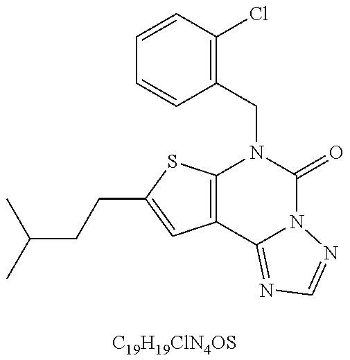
CC(C)CCC1=CC2=C(S1)N(CC1=C(Cl)C=CC=C1)C(=O)N1C2=NC=N1.[C19H19ClN4OS]
